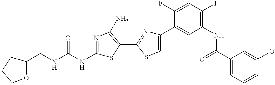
C1(CNC(NC2=NC(N)=C(C3=NC(C4=CC(NC(C5=CC=CC(OC)=C5)=O)=C(F)C=C4F)=CS3)S2)=O)CCCO1
